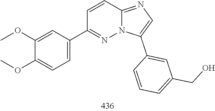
C1=CC2=NC=C(C3=CC(CO)=CC=C3)N2N=C1C1=CC=C(OC)C(OC)=C1
